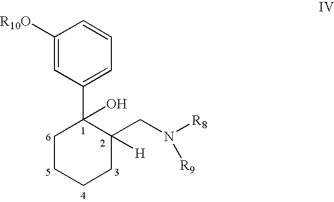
C1([R10O])=CC(C2(O)CCCCC2(CN([R8])[R9])[H])=CC=C1
